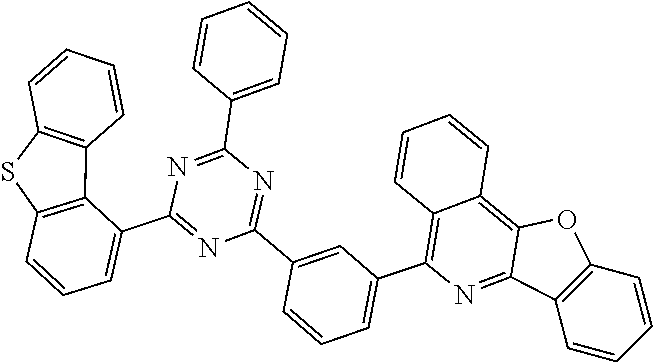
C1(C2=NC(C3=CC=CC=C3)=NC(C3=CC=CC4=C3C3=C(C=CC=C3)S4)=N2)=CC(C2=C3C=CC=CC3=C3C(=N2)C2=C(O3)C=CC=C2)=CC=C1
